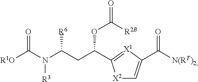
[R1O]C(N(C(CC(C1=[X1]C(C([N(RT)2])=O)=C[X2]1)OC([R2B])=O)[R6])[R3])=O
